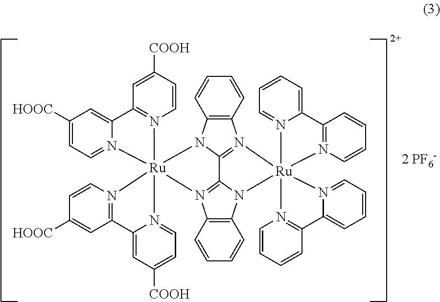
C1=C([HOOC])C=C2N(=C1)[Ru]13(N4=C2C=C([COOH])C=C4)(N2=C(C=C([HOOC])C=C2)C2=CC([COOH])=CC=N12)N1C2=C(N4=C1C1=N3C3=C(N1[Ru]415(N4=CC=CC=C4C4=N1C=CC=C4)N1=CC=CC=C1C1=N5C=CC=C1)C=CC=C3)C=CC=C2
